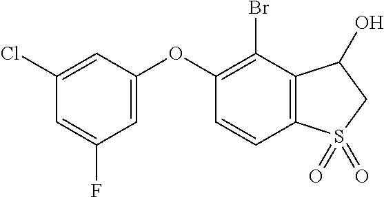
O(C1=CC(F)=CC(Cl)=C1)C1=C(Br)C2=C(C=C1)S(=O)(=O)CC2O
